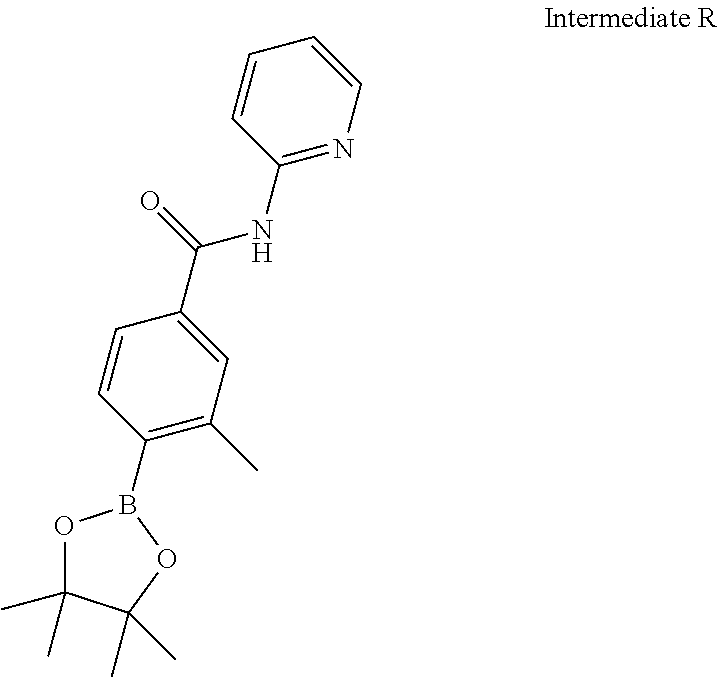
C1=CC(C(NC2=NC=CC=C2)=O)=CC(C)=C1B1OC(C)(C)C(C)(C)O1
